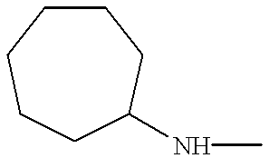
C1CCCCC(NC)C1
